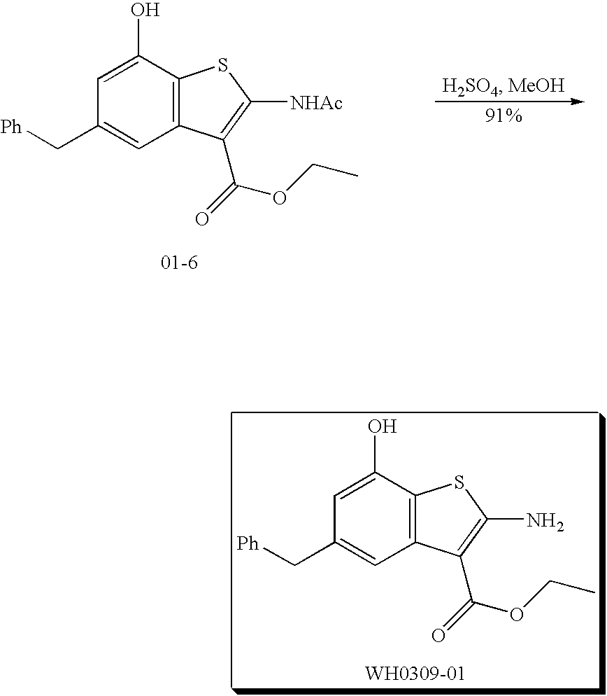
C1=C(O)C2=C(C=C1C[Ph])C(C(OCC)=O)=C([NHAc])S2.[01-6].C1=C(O)C2=C(C=C1C[Ph])C(C(OCC)=O)=C(N)S2
